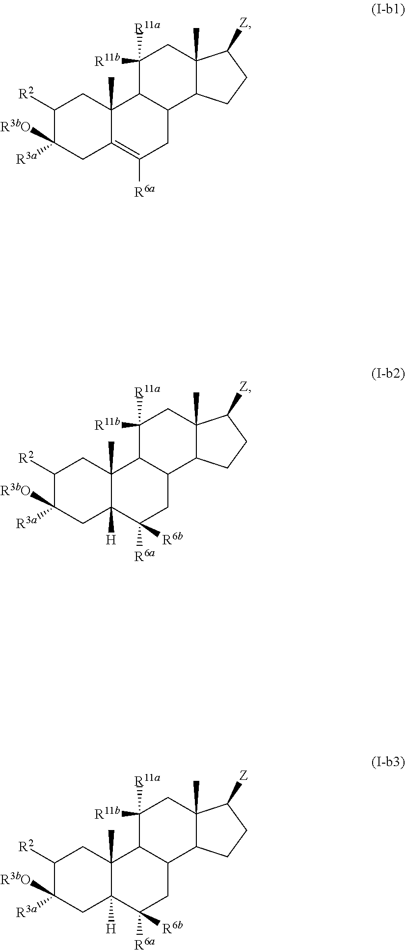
C1([R2])C([R3a])([R3bO])CC2=C([R6a])CC3C(C2(C)C1)C([R11a])([R11b])CC1(C)C3CCC1[Z].C1([R2])C([R3a])([R3bO])CC2([H])C(C)(C1)C1C(CC2([R6a])[R6b])C2C(C)(CC1([R11a])[R11b])C([Z])CC2.C1([R2])C([R3a])([R3bO])CC2([H])C(C)(C1)C1C(CC2([R6a])[R6b])C2C(C)(CC1([R11a])[R11b])C([Z])CC2
